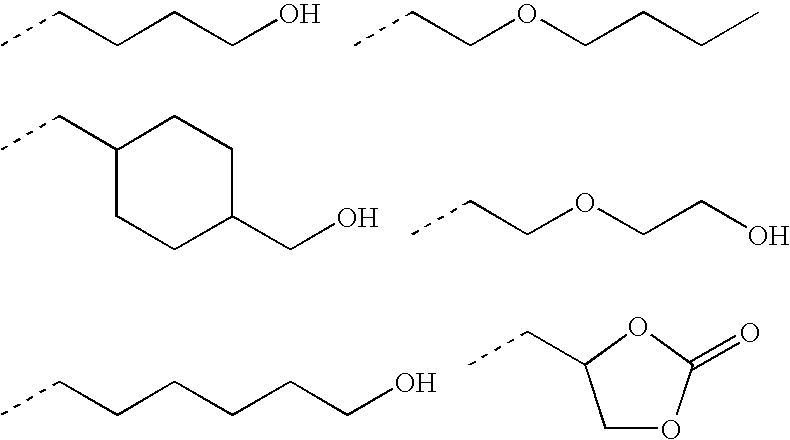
CCCCCO.CCCOCCCC.C1(CC)CCC(CO)CC1.CCCOCCO.C1OC(=O)OC1CC.CCCCCCCO
